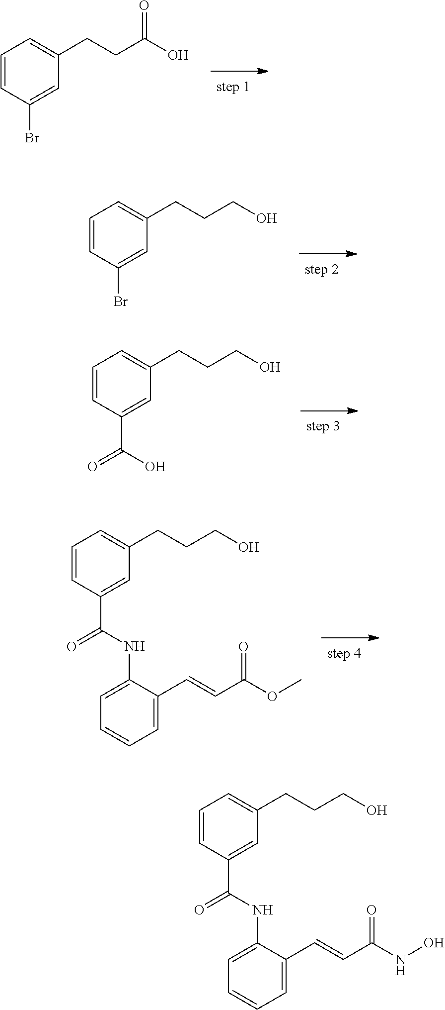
C1=CC(Br)=CC(CCC(O)=O)=C1.C1=CC(Br)=CC(CCCO)=C1.C1=CC(C(=O)O)=CC(CCCO)=C1.C1=C(C=CC(OC)=O)C(NC(C2=CC(CCCO)=CC=C2)=O)=CC=C1.C1=C(C=CC(NO)=O)C(NC(C2=CC(CCCO)=CC=C2)=O)=CC=C1
